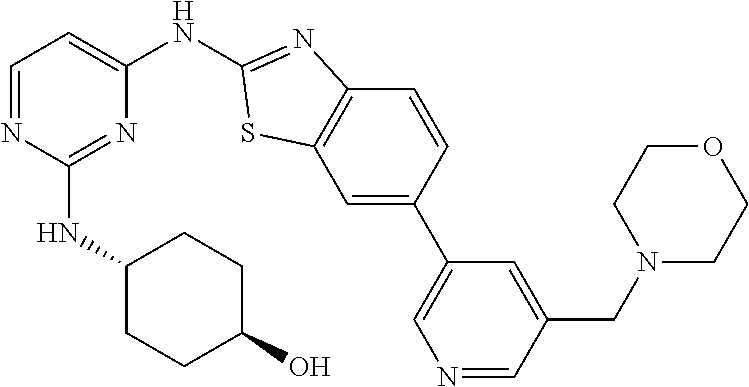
C1=C(C2=CN=CC(CN3CCOCC3)=C2)C=CC2=C1SC(NC1=CC=NC(NC3CCC(O)CC3)=N1)=N2
